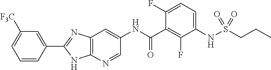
C1=C([F3C])C=C(C2=NC3=C(N2)N=CC(NC(C2=C(F)C(NS(CCC)(=O)=O)=CC=C2F)=O)=C3)C=C1
